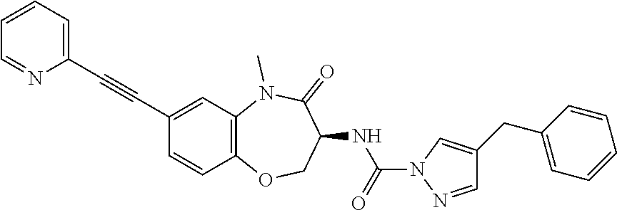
C1(C#CC2=CC=CC=N2)=CC2=C(C=C1)OCC(NC(N1N=CC(CC3=CC=CC=C3)=C1)=O)C(=O)N2C
